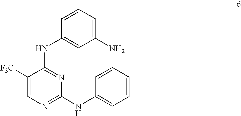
N(C1=NC(NC2=CC=CC=C2)=NC=C1[F3C])C1=CC(N)=CC=C1
